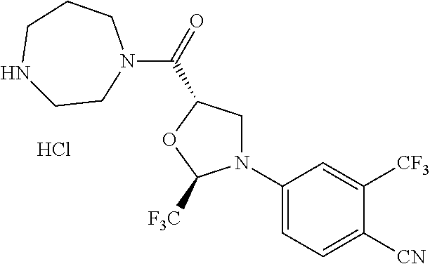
C(N1CCNCCC1)(=O)C1CN(C2=CC=C([CN])C([CF3])=C2)C([F3C])O1.Cl
